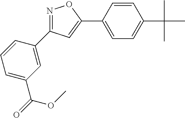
N1=C(C2=CC(C(OC)=O)=CC=C2)C=C(C2=CC=C(C(C)(C)C)C=C2)O1
